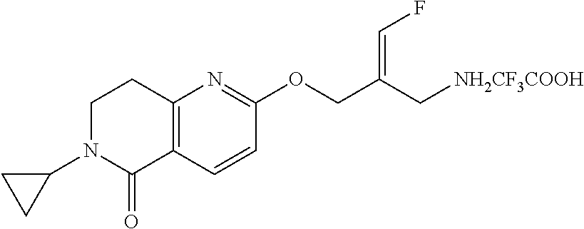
C12=C(C=CC(OCC(C[NH2CF3COOH])=CF)=N1)C(=O)N(C1CC1)CC2
